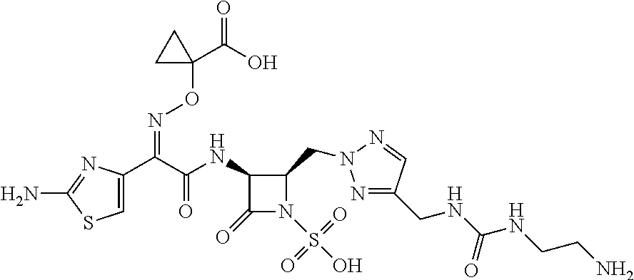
N(C(C(C1=CSC(N)=N1)=NOC1(C(=O)O)CC1)=O)C1C(=O)N(S(=O)(=O)O)C1CN1N=C(CNC(NCCN)=O)C=N1
